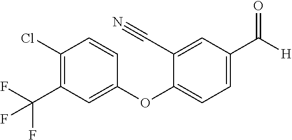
C1(Cl)=C(C(F)(F)F)C=C(OC2=CC=C(C([H])=O)C=C2C#N)C=C1
